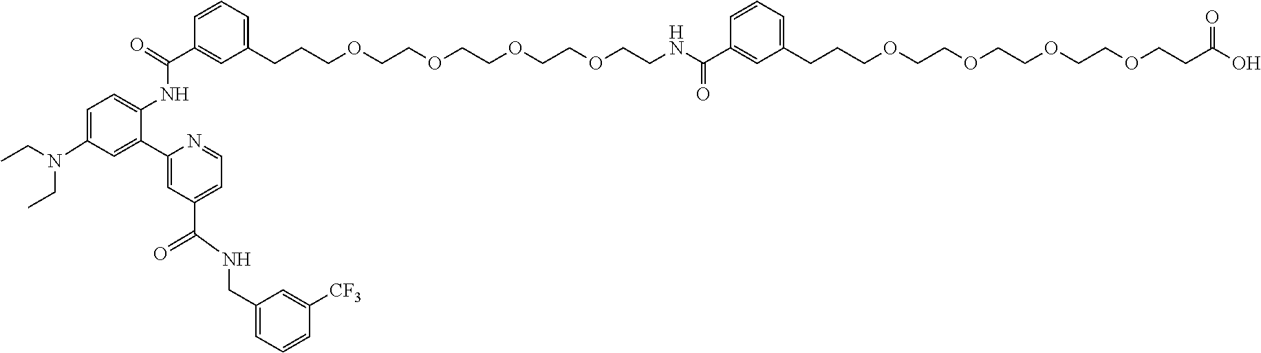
C1=C(N(CC)CC)C=C(C2=CC(C(=O)NCC3=CC=CC([CF3])=C3)=CC=N2)C(NC(=O)C2=CC(CCCOCCOCCOCCOCCNC(C3=CC(CCCOCCOCCOCCOCCC(O)=O)=CC=C3)=O)=CC=C2)=C1
